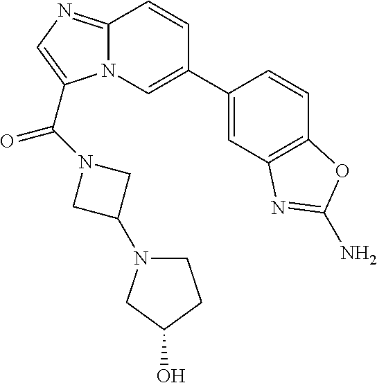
N12C(=NC=C1C(N1CC(N3CCC(O)C3)C1)=O)C=CC(C1=CC3=C(C=C1)OC(N)=N3)=C2
